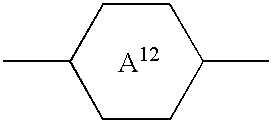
C1(C)CCC(C)CC1.[A12]
